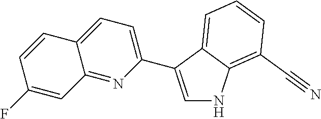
C1(C2=CNC3=C(C#N)C=CC=C32)=CC=C2C(=N1)C=C(F)C=C2
